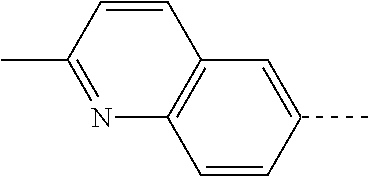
C1=C(C)C=CC2=C1C=CC(C)=N2
